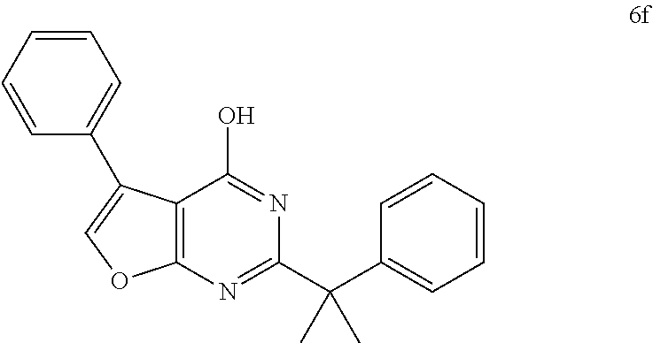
C12=C(N=C(C(C3=CC=CC=C3)(C)C)N=C1O)OC=C2C1=CC=CC=C1
